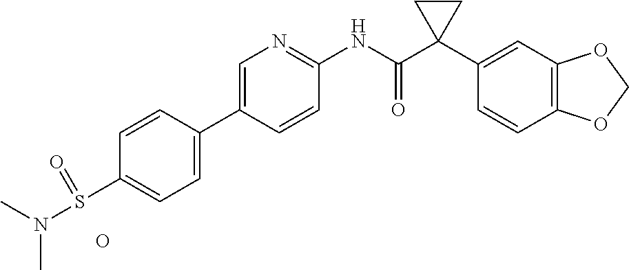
C1=CC(C2=CN=C(NC(C3(C4=CC5=C(C=C4)OCO5)CC3)=O)C=C2)=CC=C1S(N(C)C)=O.O
